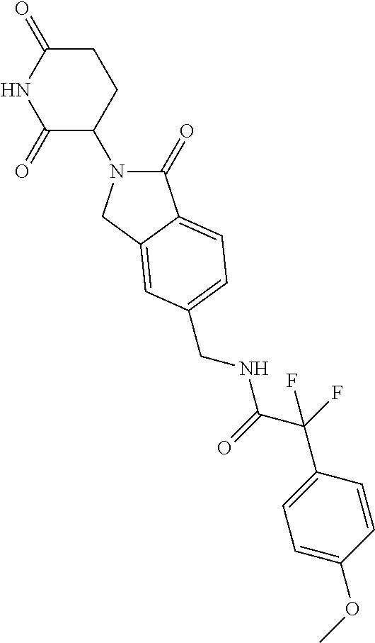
C1(=O)N(C2CCC(=O)NC2=O)CC2=CC(CNC(C(F)(C3=CC=C(OC)C=C3)F)=O)=CC=C12
